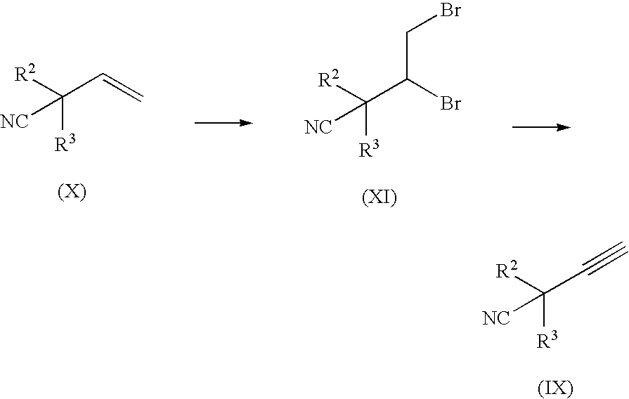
C(C=C)([NC])([R3])[R2].C(C(Br)CBr)([NC])([R3])[R2].C(C#C)([NC])([R3])[R2]
